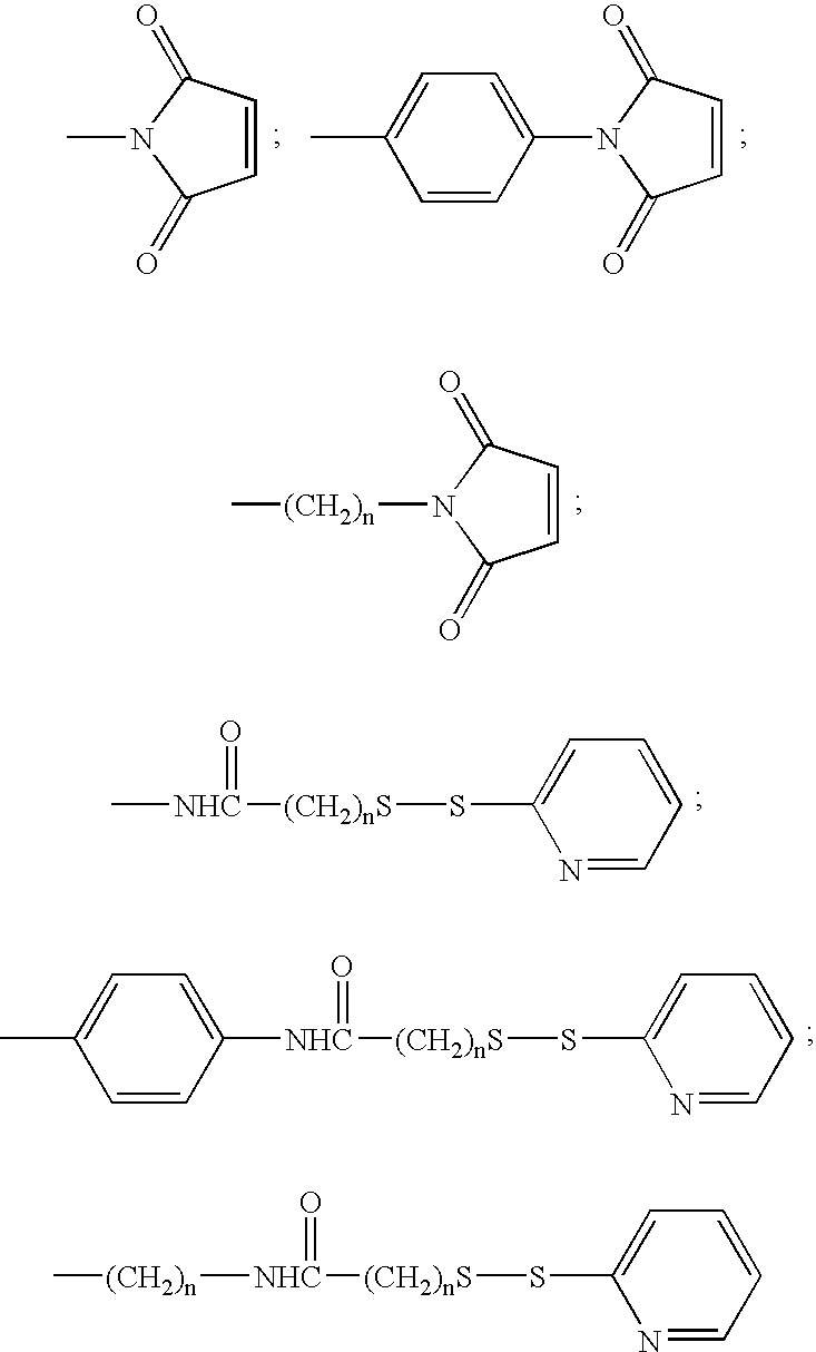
C1=CC(=O)N(C)C1=O.C1=CC(=O)N(C2=CC=C(C)C=C2)C1=O.C1=CC(=O)N([(CH2)n]C)C1=O.N1=CC=CC=C1S[(CH2)nS][NHC](C)=O.N1=CC=CC=C1S[(CH2)nS][NHC](C1=CC=C(C)C=C1)=O.N1=CC=CC=C1S[(CH2)nS][NHC]([(CH2)n]C)=O
